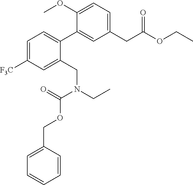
C1=C([F3C])C=C(CN(C(=O)OCC2=CC=CC=C2)CC)C(C2=CC(CC(OCC)=O)=CC=C2OC)=C1
